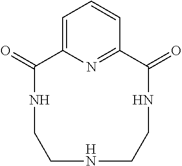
C1=C2N=C(C=C1)C(=O)NCCNCCNC2=O
